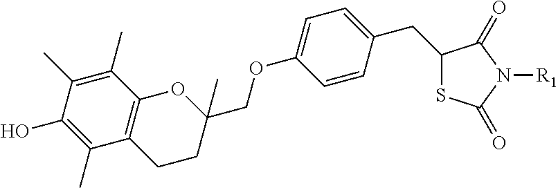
C1=CC(CC2SC(=O)N([R1])C2=O)=CC=C1OCC1(C)OC2=C(CC1)C(C)=C(O)C(C)=C2C
